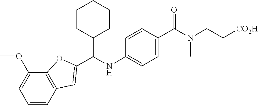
C(NC1=CC=C(C(N(CC[CO2H])C)=O)C=C1)(C1CCCCC1)C1=CC2=C(C(OC)=CC=C2)O1
